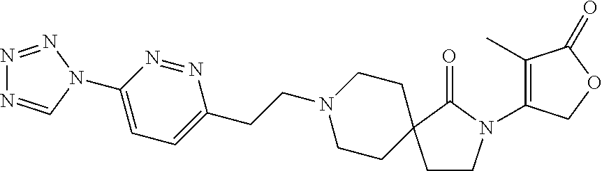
C1(N2C=NN=N2)=CC=C(CCN2CCC3(CC2)CCN(C2=C(C)C(=O)OC2)C3=O)N=N1
